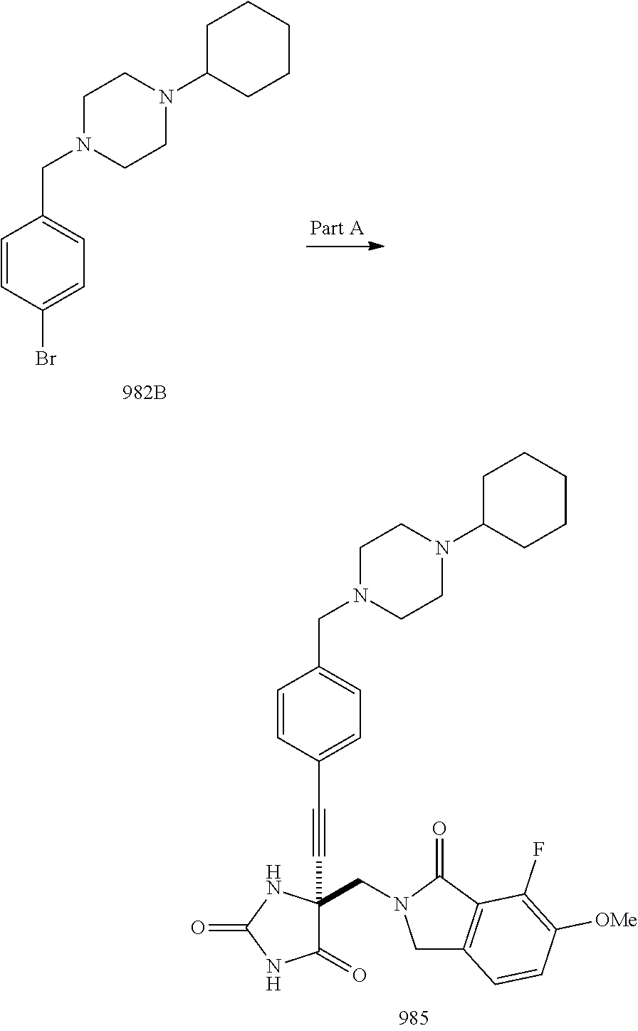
C1=CC(Br)=CC=C1CN1CCN(C2CCCCC2)CC1.C1=CC(C#CC2(CN3CC4=C(C3=O)C(F)=C([OMe])C=C4)C(=O)NC(=O)N2)=CC=C1CN1CCN(C2CCCCC2)CC1
